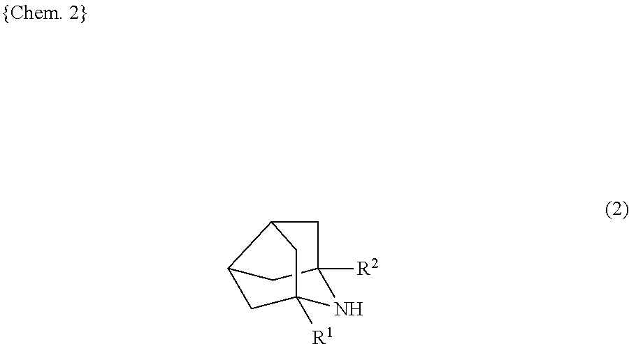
C12CC3([R1])NC([R2])(C1)CC2C3
